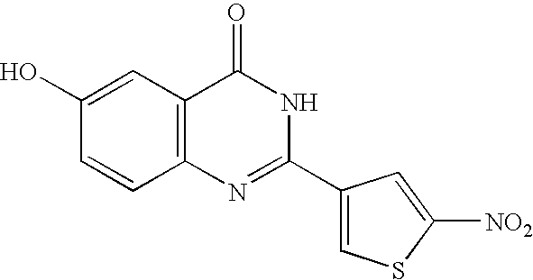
C12=C(C=C(O)C=C1)C(=O)NC(C1=CSC([NO2])=C1)=N2
